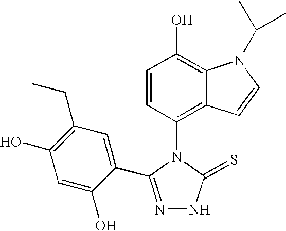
C1=CC(N2C(=S)NN=C2C2=CC(CC)=C(O)C=C2O)=C2C(=C1O)N(C(C)C)C=C2
